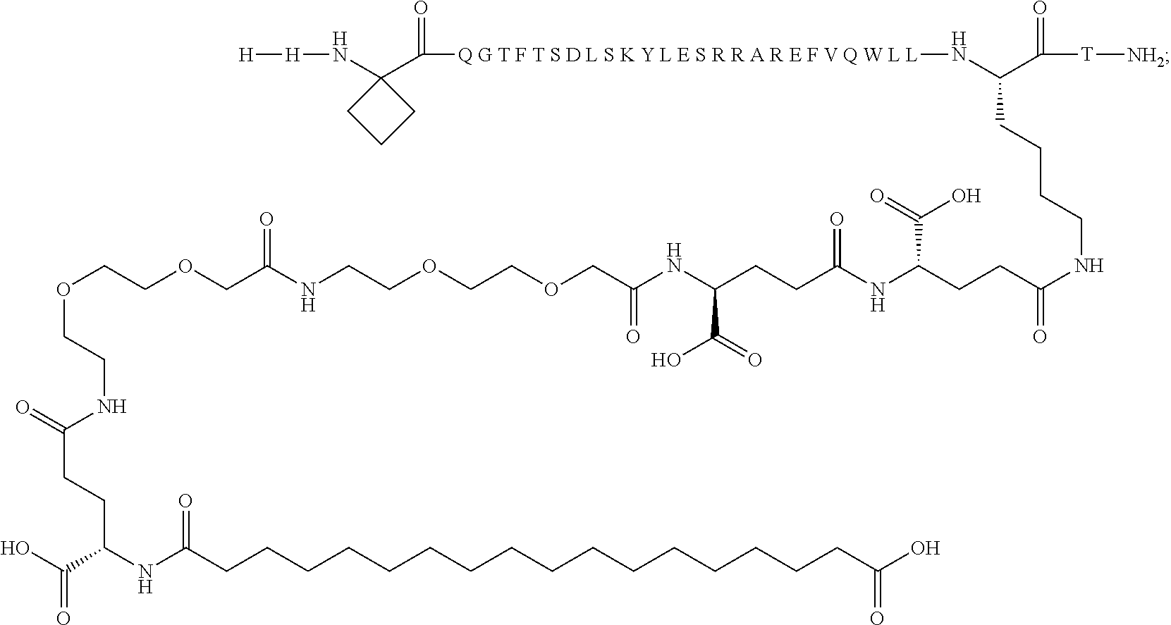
C(CC(NCCCCC(N[Q G T F T S D L S K Y L E S R R A R E F V Q W L L]C(=O)C1(N[H][H])CCC1)C(=O)[T][NH2])=O)C(NC(CCC(NC(COCCOCCNC(COCCOCCNC(CCC(NC(CCCCCCCCCCCCCCCCC(O)=O)=O)C(O)=O)=O)=O)=O)C(=O)O)=O)C(=O)O
